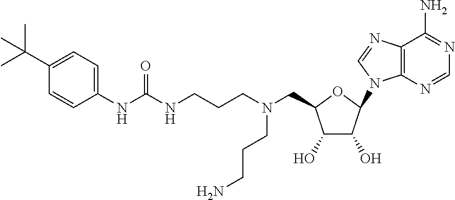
C1(O)C(N2C3=C(C(N)=NC=N3)N=C2)OC(CN(CCCNC(NC2=CC=C(C(C)(C)C)C=C2)=O)CCCN)C1O
